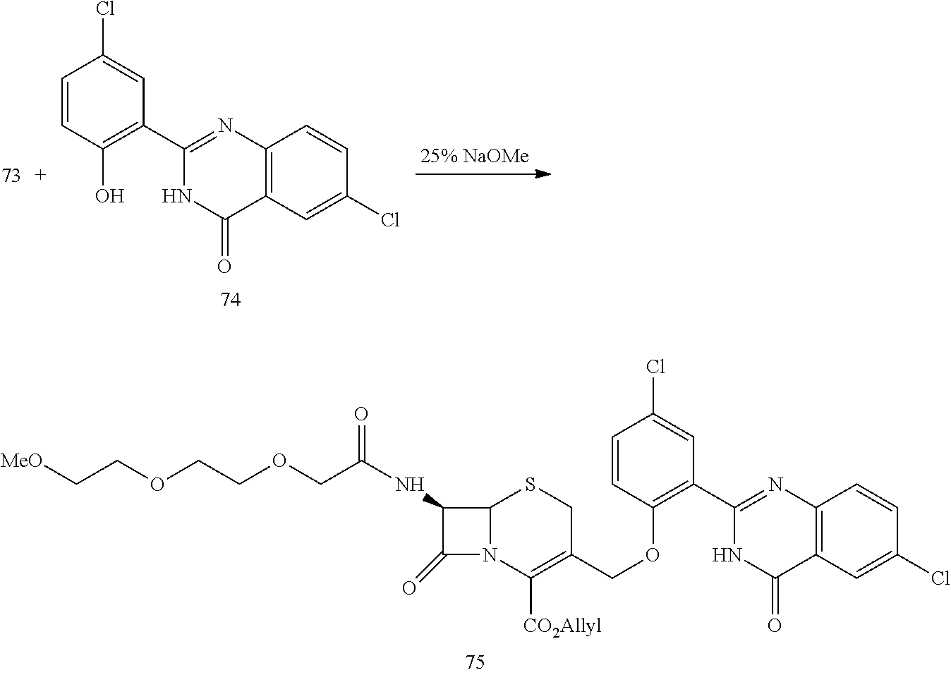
C12=C(C=C(Cl)C=C1)C(=O)NC(C1=C(O)C=CC(Cl)=C1)=N2.C(COCCOCC(NC1C(=O)N2C1SCC(COC1=C(C3=NC4=C(C=C(Cl)C=C4)C(=O)N3)C=C(Cl)C=C1)=C2[CO2Allyl])=O)[MeO]
